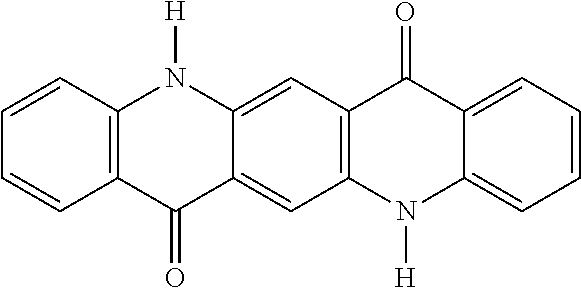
C1=CC2=C(C=C1)C(=O)C1=CC3=C(C=C1N2[H])C(=O)C1=CC=CC=C1N3[H]
